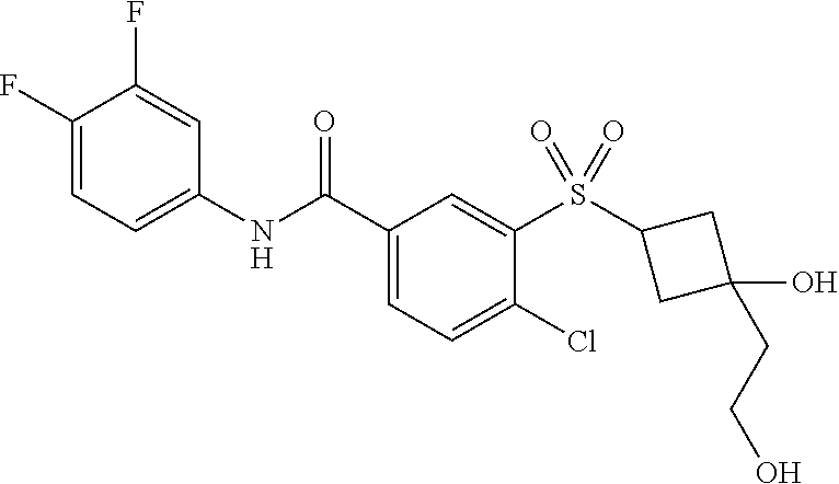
C1(F)=CC=C(NC(C2=CC=C(Cl)C(S(=O)(=O)C3CC(O)(CCO)C3)=C2)=O)C=C1F
